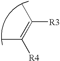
[R4]C(=C([R3])C)C
